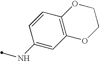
C12=C(C=CC(NC)=C1)OCCO2
